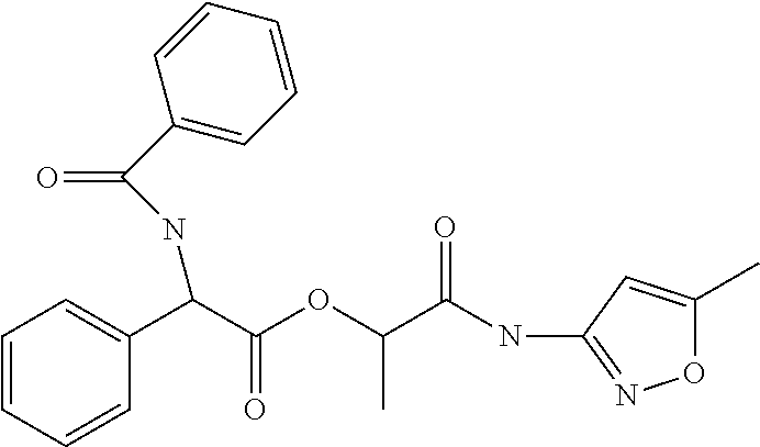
C(OC(C(NC1=NOC(C)=C1)=O)C)(=O)C(C1=CC=CC=C1)NC(=O)C1=CC=CC=C1
